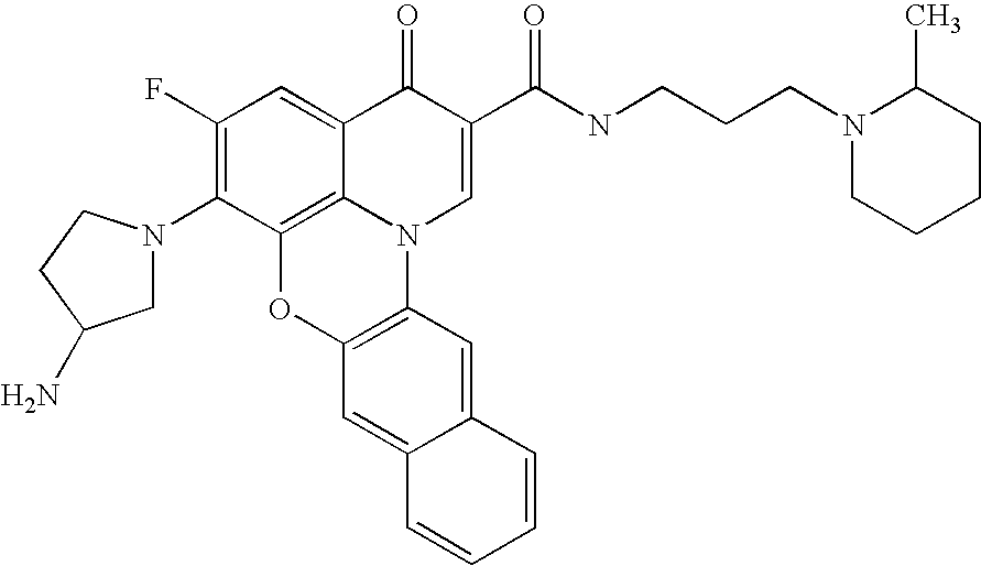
C1(F)=C(N2CC(N)CC2)C2=C3C(=C1)C(=O)C(C(NCCCN1CCCCC1C)=O)=CN3C1=C(O2)C=C2C(=C1)C=CC=C2
